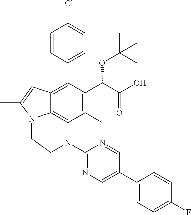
C1=CC(C2=C3C4=C(C(C)=C2C(C(O)=O)OC(C)(C)C)N(C2=NC=C(C5=CC=C(F)C=C5)C=N2)CCN4C(C)=C3)=CC=C1Cl
